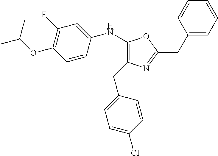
C1(F)=C(OC(C)C)C=CC(NC2=C(CC3=CC=C(Cl)C=C3)N=C(CC3=CC=CC=C3)O2)=C1
